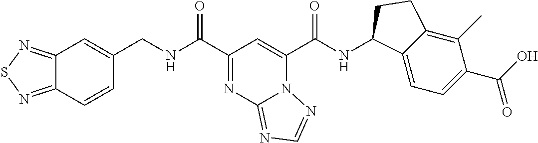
N12C(C(NC3C4=CC=C(C(O)=O)C(C)=C4CC3)=O)=CC(C(NCC3=CC4=NSN=C4C=C3)=O)=NC1=NC=N2
